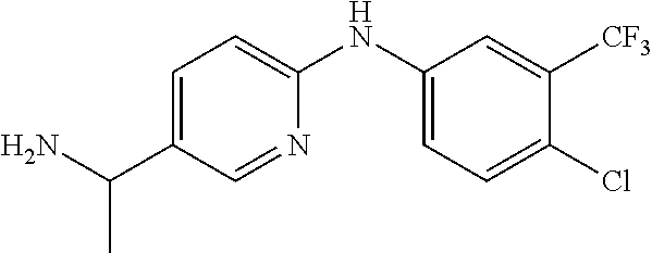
C1=C(C(N)C)C=NC(NC2=CC=C(Cl)C([CF3])=C2)=C1
